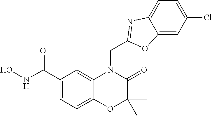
C1(C(NO)=O)=CC=C2C(=C1)N(CC1=NC3=CC=C(Cl)C=C3O1)C(=O)C(C)(C)O2
